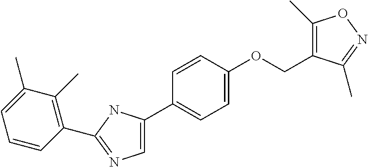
C1=CC(C2=NC=C(C3=CC=C(OCC4=C(C)ON=C4C)C=C3)N2)=C(C)C(C)=C1
